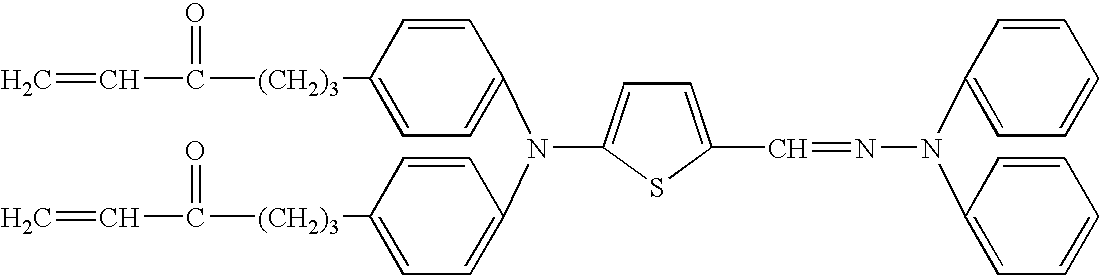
C=CC(=O)[(CH2)3]C1=CC=C(N(C2=CC=C([(CH2)3]C(C=C)=O)C=C2)C2=CC=C(C=NN(C3=CC=CC=C3)C3=CC=CC=C3)S2)C=C1
